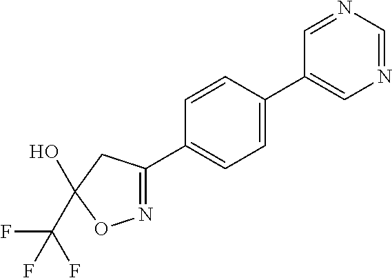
C1(C2=CC=C(C3=NOC(C(F)(F)F)(O)C3)C=C2)=CN=CN=C1
